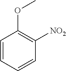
C1=CC=CC(OC)=C1[NO2]
